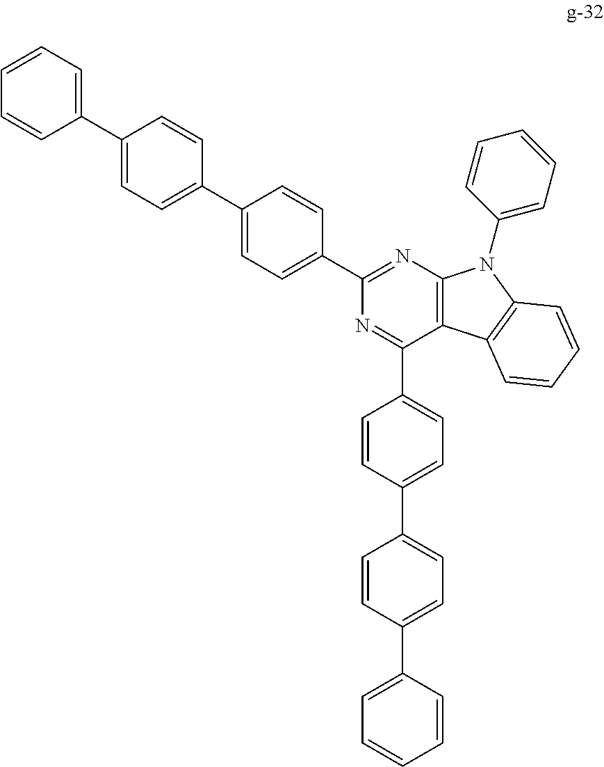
C1=C(C2=CC=C(C3=CC=CC=C3)C=C2)C=CC(C2=NC3=C(C(C4=CC=C(C5=CC=C(C6=CC=CC=C6)C=C5)C=C4)=N2)C2=C(C=CC=C2)N3C2=CC=CC=C2)=C1
